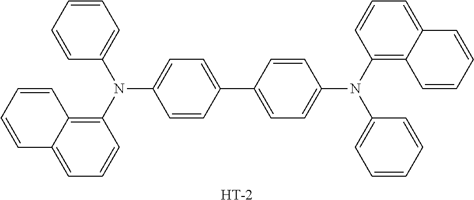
C1=CC=CC2=CC=CC(N(C3=CC=C(C4=CC=C(N(C5=CC=CC=C5)C5=C6C(=CC=C5)C=CC=C6)C=C4)C=C3)C3=CC=CC=C3)=C12.[H]
